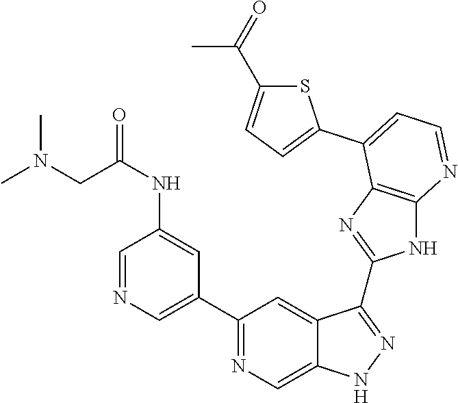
C1(C2=NC=C3C(=C2)C(C2=NC4=C(N2)N=CC=C4C2=CC=C(C(=O)C)S2)=NN3)=CN=CC(NC(CN(C)C)=O)=C1
